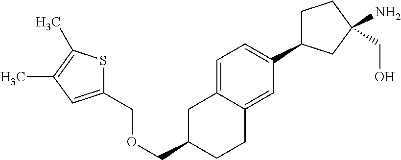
O(CC1CC2=CC=C(C3CCC(N)(CO)C3)C=C2CC1)CC1=CC(C)=C(C)S1
